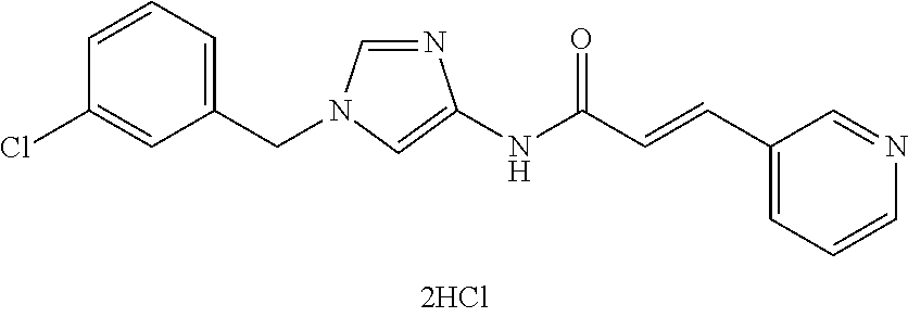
C1(CN2C=NC(NC(C=CC3=CC=CN=C3)=O)=C2)=CC=CC(Cl)=C1
